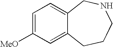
C1=C([MeO])C=C2C(=C1)CNCCC2
